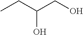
C(C(CO)O)C
